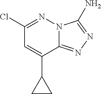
C1(Cl)=NN2C(=NN=C2N)C(C2CC2)=C1
